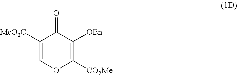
C1([MeO2C])=COC([CO2Me])=C([OBn])C1=O
